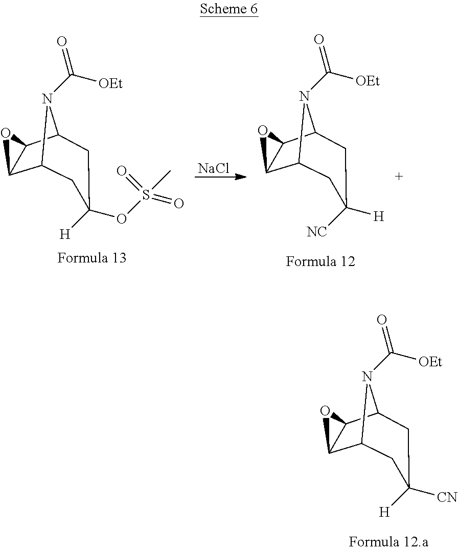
[NaCl].C12C3C(C(N1C([OEt])=O)CC(OS(C)(=O)=O)([H])C2)O3.C12C3C(C(N1C([OEt])=O)CC([H])([NC])C2)O3.C12C3C(C(N1C([OEt])=O)CC([CN])([H])C2)O3
